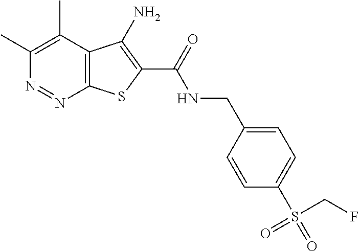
C1(C)=C(C)C2=C(N=N1)SC(C(=O)NCC1=CC=C(S(=O)(CF)=O)C=C1)=C2N
